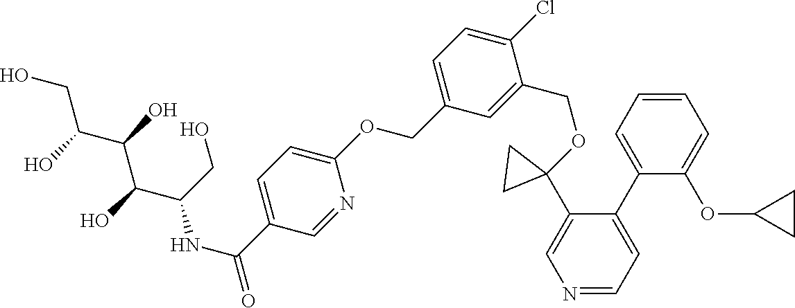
C1CC1OC1=CC=CC=C1C1=CC=NC=C1C1(OCC2=CC(COC3=CC=C(C(NC(CO)C(C(C(CO)O)O)O)=O)C=N3)=CC=C2Cl)CC1
